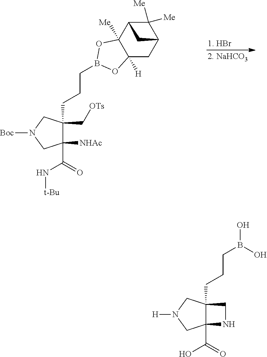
C12(C(=O)O)C(CCCB(O)O)(CN([H])C1)CN2.C1(C(=O)N[t-Bu])([NHAc])C(CCCB2OC3([Me])C([H])(CC4C([Me])([Me])C3C4)O2)(C[OTs])CN([Boc])C1
